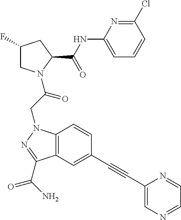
C1(NC(C2CC(F)CN2C(CN2C3=C(C(C(N)=O)=N2)C=C(C#CC2=CN=CC=N2)C=C3)=O)=O)=CC=CC(Cl)=N1
